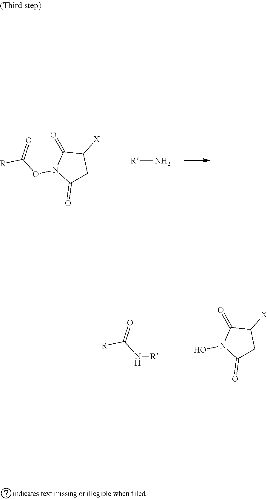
C1(=O)CC([X])C(=O)N1OC([R])=O.[R]N.N(C([R])=O)[R].C1(=O)CC([X])C(=O)N1O
